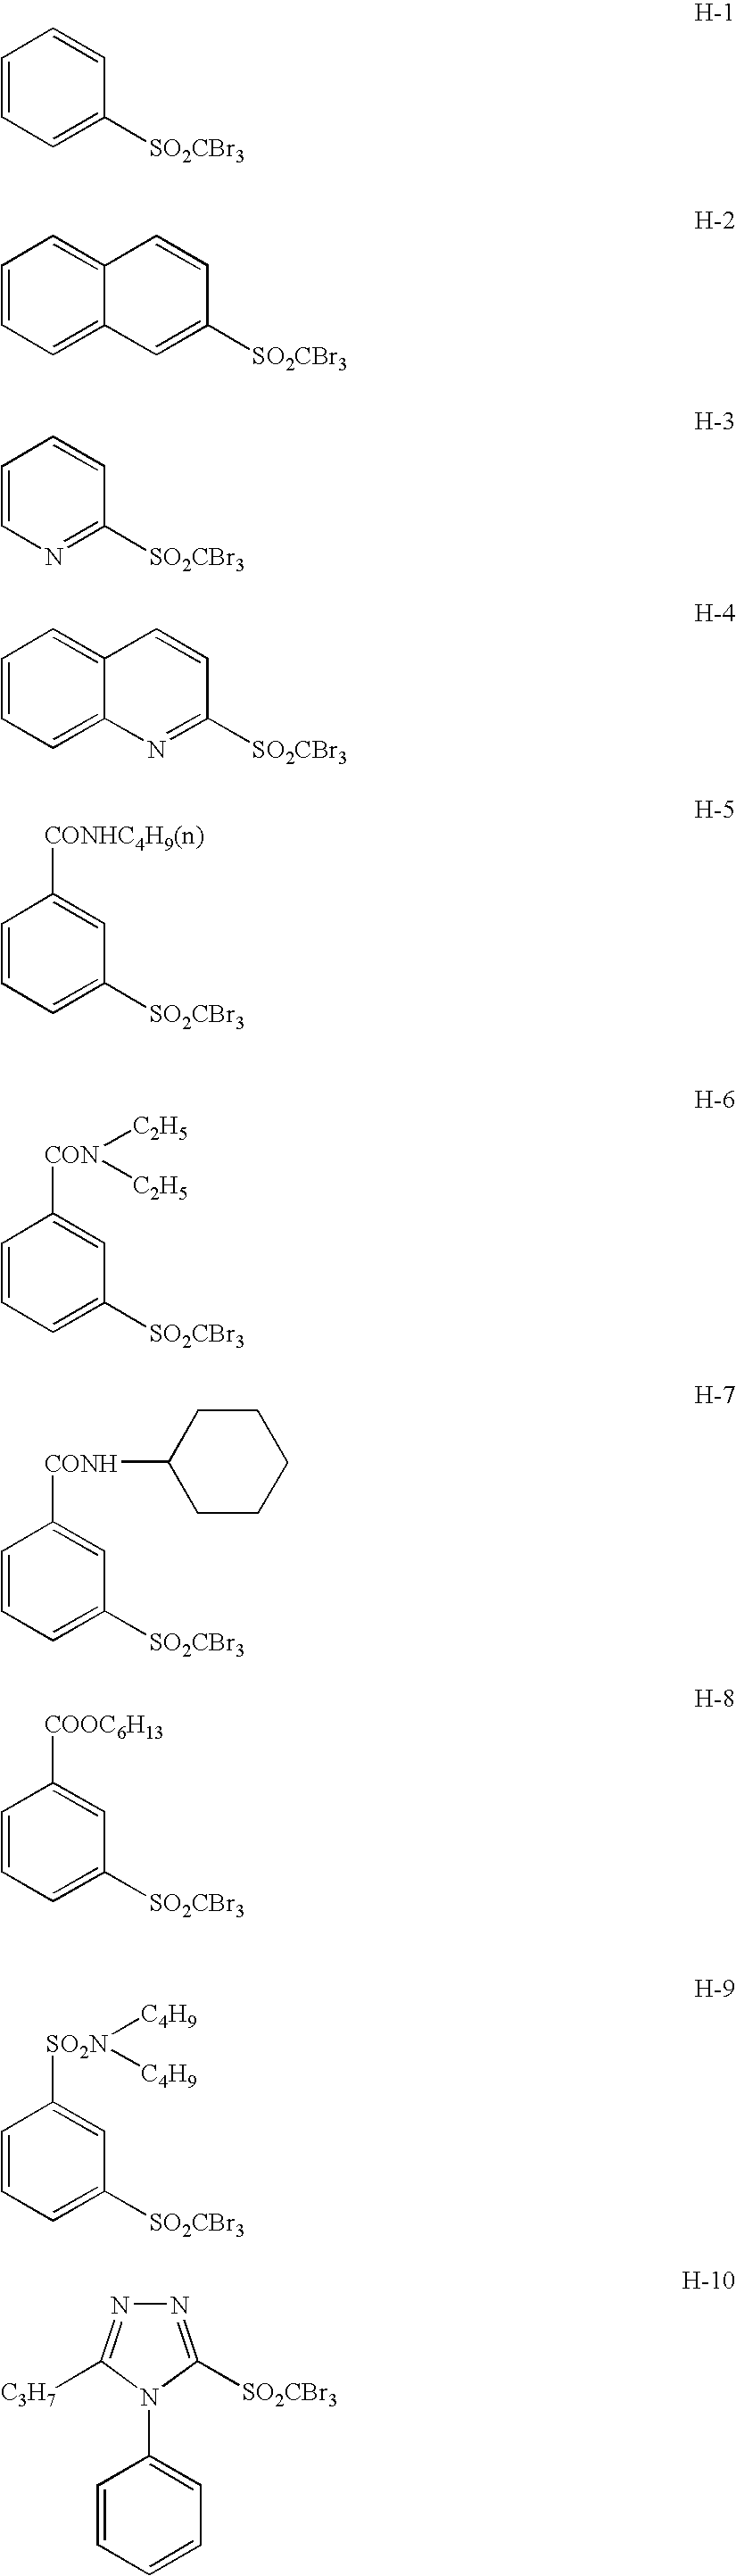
C1=CC=C([SO2CBr3])C=C1.C12=CC=CC=C1C=C([SO2CBr3])C=C2.C1=CN=C([SO2CBr3])C=C1.C12=CC=CC=C1N=C([SO2CBr3])C=C2.C1=CC=C([SO2CBr3])C=C1[CONHC4H9(n)].C1=CC=C([SO2CBr3])C=C1[CON]([C2H5])[C2H5].C1=CC=C([SO2CBr3])C=C1[CONH]C1CCCCC1.C1=CC=C([SO2CBr3])C=C1[COOC6H13].C1=CC=C([SO2CBr3])C=C1[SO2N]([C4H9])[C4H9].N1=C([SO2CBr3])N(C2=CC=CC=C2)C([C3H7])=N1
